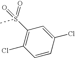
S(C1=C(Cl)C=CC(Cl)=C1)(=O)(C)=O
